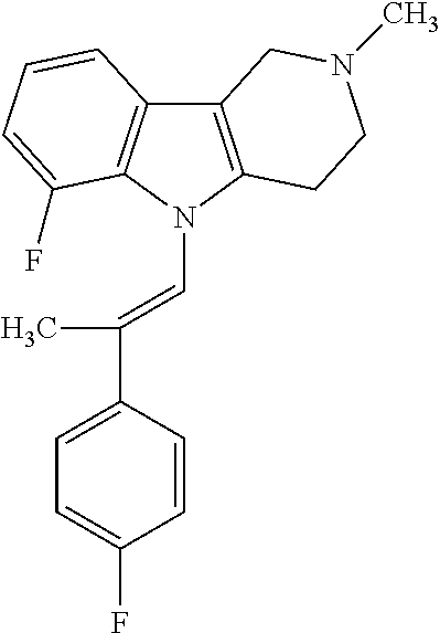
C12=C(N(C=C(C3=CC=C(F)C=C3)C)C3=C1C=CC=C3F)CCN(C)C2
